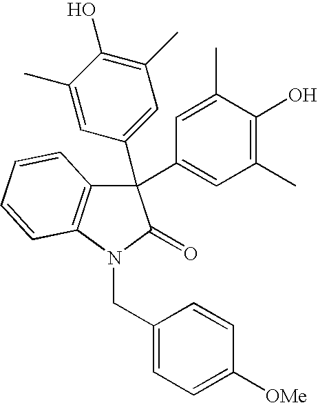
C1=C(C)C(O)=C(C)C=C1C1(C2=CC(C)=C(O)C(C)=C2)C2=C(N(CC3=CC=C([OMe])C=C3)C1=O)C=CC=C2
